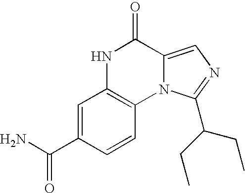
C1=C(C(N)=O)C=CC2=C1NC(=O)C1=CN=C(C(CC)CC)N21
